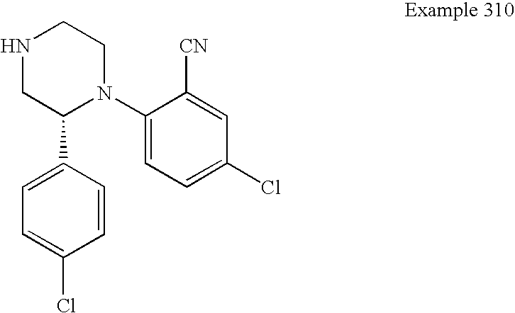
C1C(C2=CC=C(Cl)C=C2)N(C2=CC=C(Cl)C=C2[CN])CCN1
